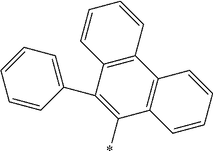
C12=C(C(C3=CC=CC=C3)=C(*)C3=C1C=CC=C3)C=CC=C2
